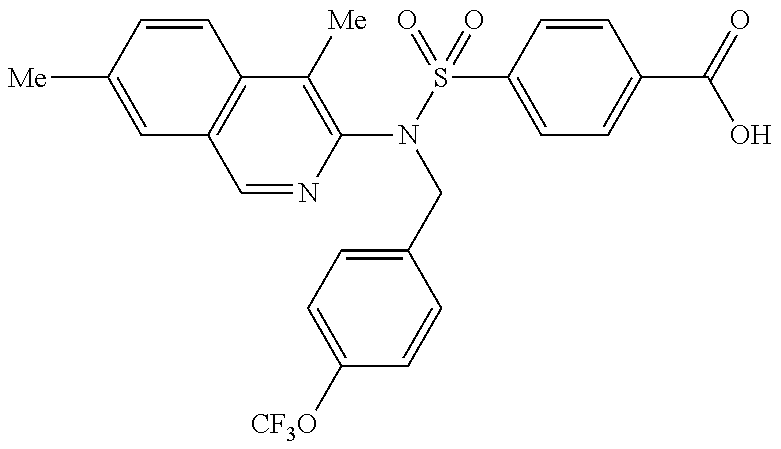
C1=C([Me])C=CC2=C1C=NC(N(S(=O)(C1=CC=C(C(=O)O)C=C1)=O)CC1=CC=C([CF3O])C=C1)=C2[Me]
